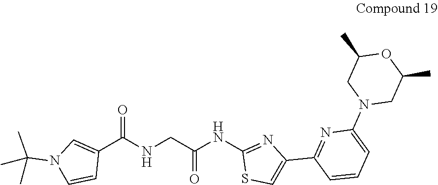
C1=CN(C(C)(C)C)C=C1C(=O)NCC(NC1=NC(C2=NC(N3CC(C)OC(C)C3)=CC=C2)=CS1)=O
